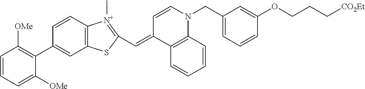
C1=CC=C([OMe])C(C2=CC3=C(C=C2)[N+](C)=C(C=C2C4=C(N(CC5=CC=CC(OCCC[CO2Et])=C5)C=C2)C=CC=C4)S3)=C1[OMe]
